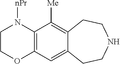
C1COC2=C(N1[nPr])C([Me])=C1C(=C2)CCNCC1
